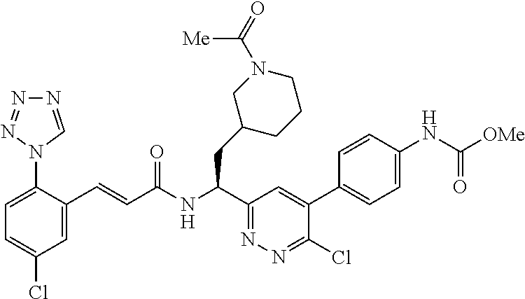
N1=CN(C2=CC=C(Cl)C=C2C=CC(NC(C2=NN=C(Cl)C(C3=CC=C(NC([OMe])=O)C=C3)=C2)CC2CN(C([Me])=O)CCC2)=O)N=N1
